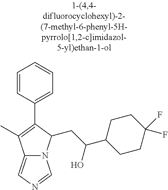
C12=CN=CN1C(CC(C1CCC(F)(F)CC1)O)C(C1=CC=CC=C1)=C2C
